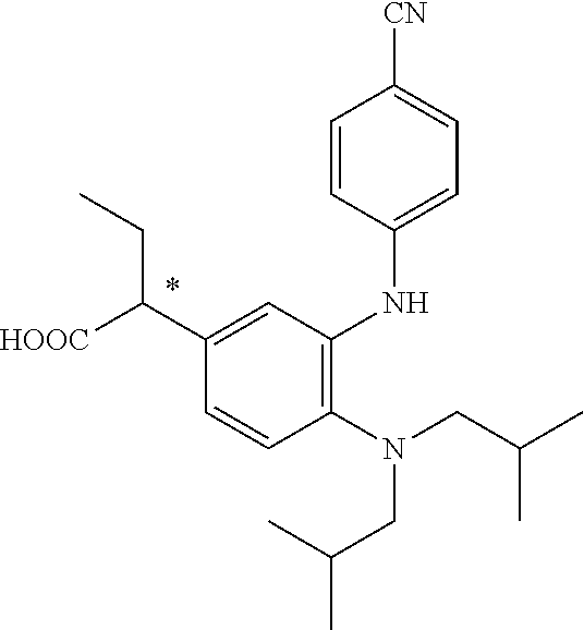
C1(NC2=C(N(CC(C)C)CC(C)C)C=CC(C([HOOC])CC)=C2)=CC=C([CN])C=C1
